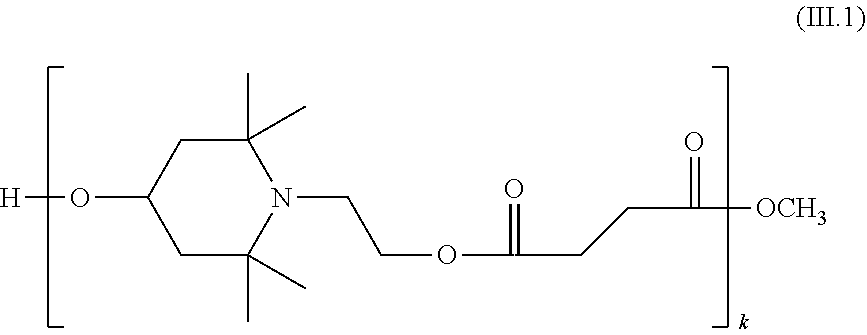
[H]OC1CC(C)(C)N(CCOC(=O)CCC(=O)[OCH3])C(C)(C)C1
